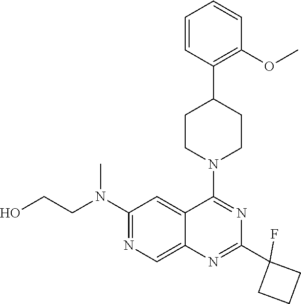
C1(N(CCO)C)=NC=C2C(=C1)C(N1CCC(C3=C(OC)C=CC=C3)CC1)=NC(C1(F)CCC1)=N2
